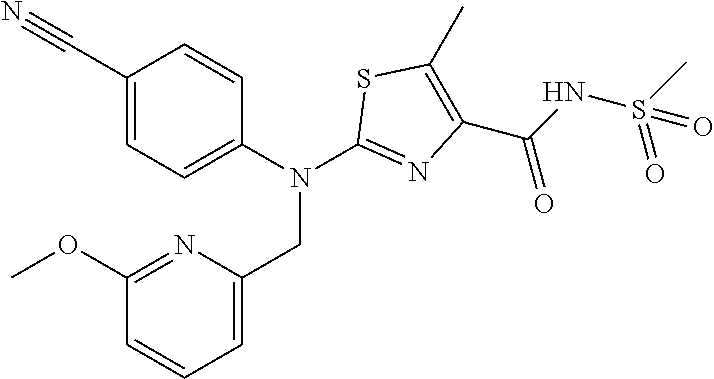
C1(C#N)=CC=C(N(C2=NC(C(=O)NS(C)(=O)=O)=C(C)S2)CC2=CC=CC(OC)=N2)C=C1
